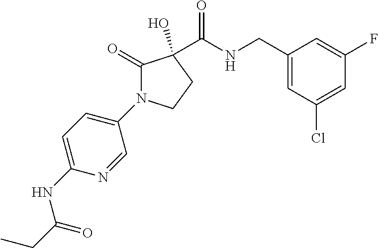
C1(=O)N(C2=CC=C(NC(=O)CC)N=C2)CCC1(C(=O)NCC1=CC(Cl)=CC(F)=C1)O
